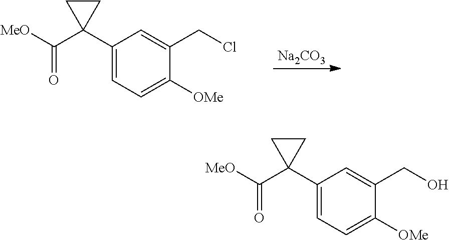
C1(C2(C([MeO])=O)CC2)=CC=C([OMe])C(CCl)=C1.[Na2CO3].C1(C2(C([MeO])=O)CC2)=CC=C([OMe])C(CO)=C1
